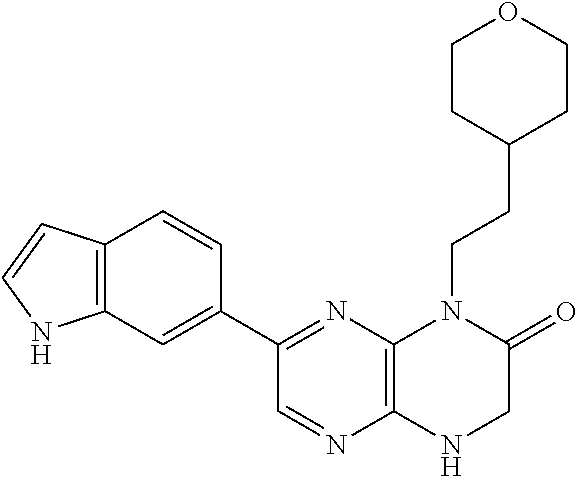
C12=C(C=C(C3=NC4=C(N=C3)NCC(=O)N4CCC3CCOCC3)C=C1)NC=C2
